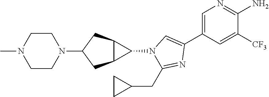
C1=C(C2=CN(C3C4C3CC(N3CCN(C)CC3)C4)C(CC3CC3)=N2)C=C([CF3])C(N)=N1
